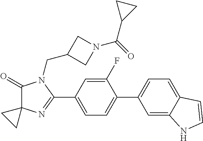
C1(=O)C2(N=C(C3=CC=C(C4=CC=C5C(=C4)NC=C5)C(F)=C3)N1CC1CN(C(=O)C3CC3)C1)CC2
